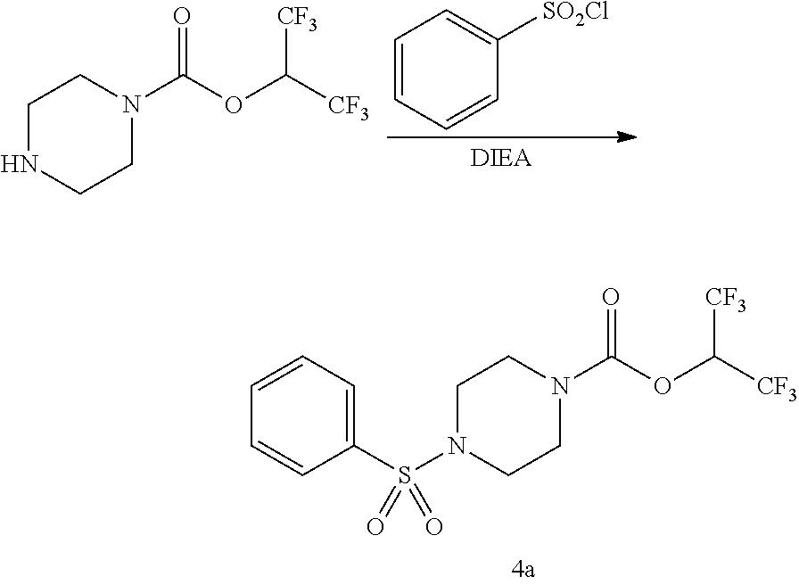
C1NCCN(C(=O)OC([CF3])[CF3])C1.C1=CC=CC([SO2Cl])=C1.C1N(S(C2=CC=CC=C2)(=O)=O)CCN(C(=O)OC([CF3])[CF3])C1
